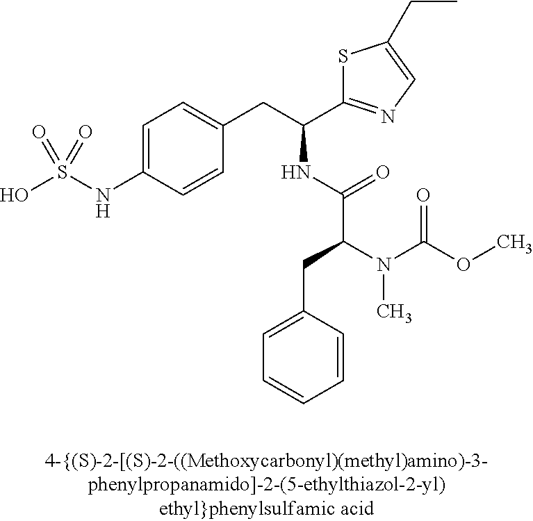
OS(NC1=CC=C(CC(C2=NC=C(CC)S2)NC(C(N(C(OC)=O)C)CC2=CC=CC=C2)=O)C=C1)(=O)=O
